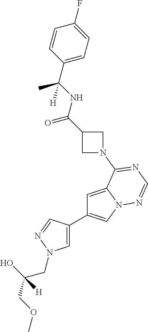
C1=C(C2=CN3C(=C2)C(N2CC(C(NC(C4=CC=C(F)C=C4)(C)[H])=O)C2)=NC=N3)C=NN1CC(O)(COC)[H]
